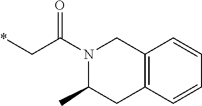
*CC(N1C(C)CC2=C(C1)C=CC=C2)=O
